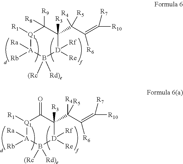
[Q1]1([R1])C([R8])([R9])C([R3])(C(C([R6])=C([R7])[R10])([R5])[R4])[D]([Re])([Rf])B([(Rc])([Rd)e])[A]1([Ra])[Rb].[Q1]1([R1])C(=O)C([R3])(C(C([R6])=C([R7])[R10])([R5])[R4])[D]([Re])([Rf])B([(Rc])([Rd)e])[A]1([Ra])[Rb]
